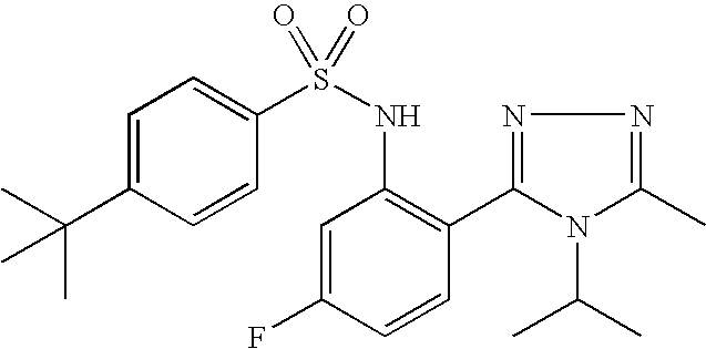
C1=C(C(C)(C)C)C=CC(S(NC2=C(C3=NN=C(C)N3C(C)C)C=CC(F)=C2)(=O)=O)=C1
